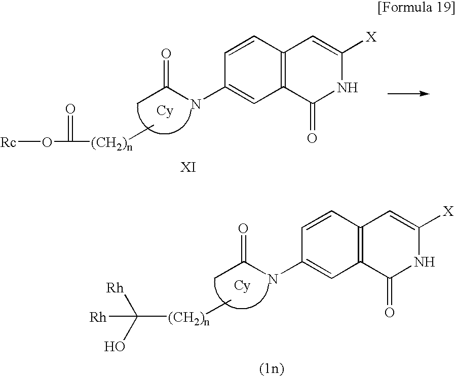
C12=C(C=CC(NC(=O)C)=C1)C=C([X])NC2=O.C[(CH2)n]C(O[Rc])=O.C12=C(C=CC(NC(=O)C)=C1)C=C([X])NC2=O.C[(CH2)n]C(O)([Rh])[Rh]
